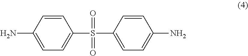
C1(S(C2=CC=C(N)C=C2)(=O)=O)=CC=C(N)C=C1
